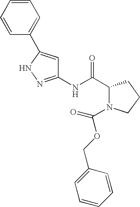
C1(NC(C2N(C(OCC3=CC=CC=C3)=O)CCC2)=O)=NNC(C2=CC=CC=C2)=C1
